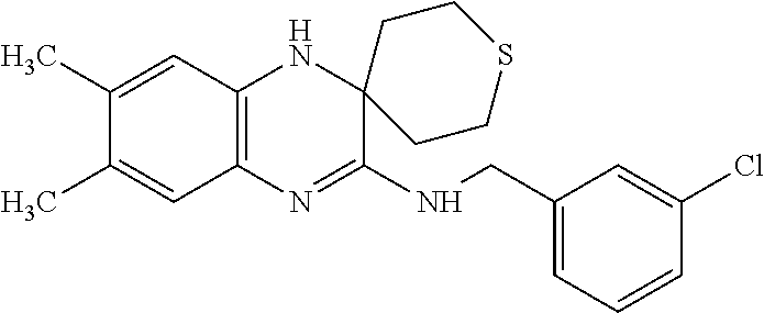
C1(CNC2=NC3=C(NC24CCSCC4)C=C(C)C(C)=C3)=CC=CC(Cl)=C1
